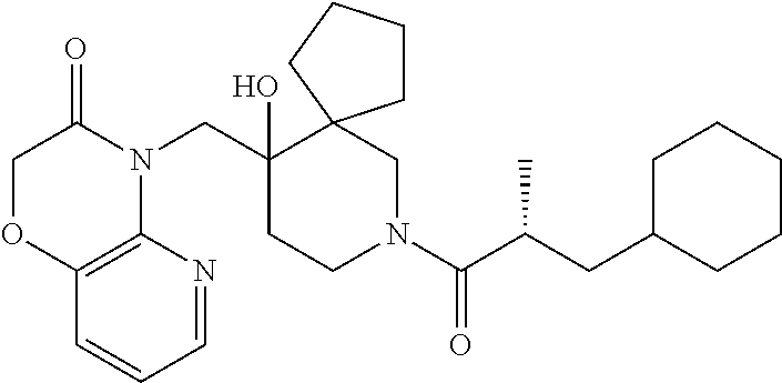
C1(CN2C(=O)COC3=C2N=CC=C3)(O)CCN(C(C(CC2CCCCC2)C)=O)CC12CCCC2
